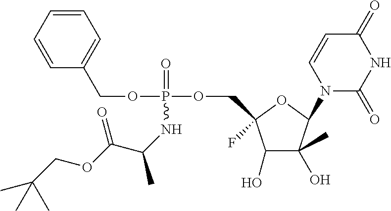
N1(C2C(C)(O)C(O)C(F)(COP(OCC3=CC=CC=C3)(=O)NC(C(OCC(C)(C)C)=O)C)O2)C(=O)NC(=O)C=C1
